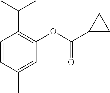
C1=CC(C)=CC(OC(C2CC2)=O)=C1C(C)C
